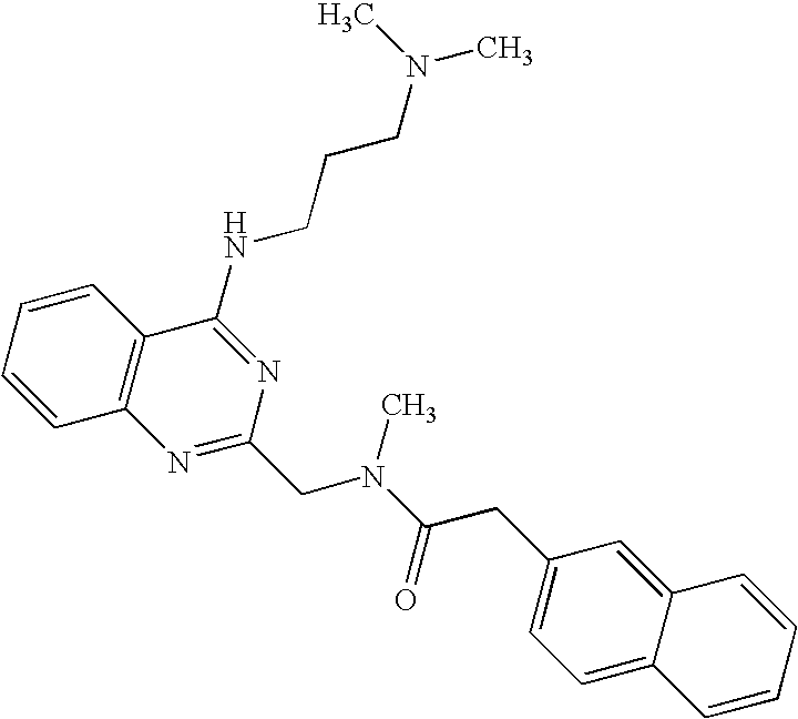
C1=CC=CC2=C1N=C(CN(C(=O)CC1=CC=C3C(=C1)C=CC=C3)C)N=C2NCCCN(C)C
